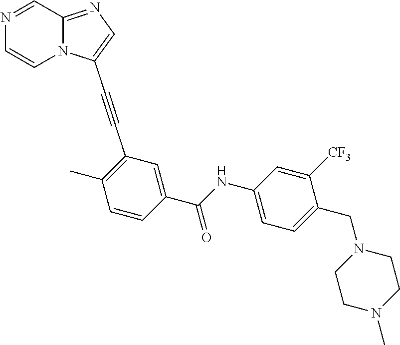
C1=NC=CN2C1=NC=C2C#CC1=C(C)C=CC(C(NC2=CC=C(CN3CCN(C)CC3)C([CF3])=C2)=O)=C1
